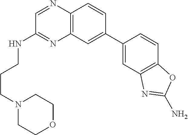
C1=C(C2=CC3=C(N=CC(NCCCN4CCOCC4)=N3)C=C2)C=CC2=C1N=C(N)O2
